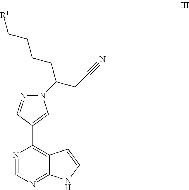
N1(C(CC#N)CCCC[R1])N=CC(C2=C3C(=NC=N2)NC=C3)=C1
